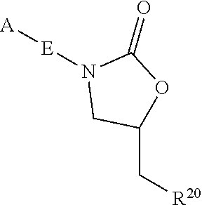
C1(=O)OC(C[R20])CN1[E][A]
